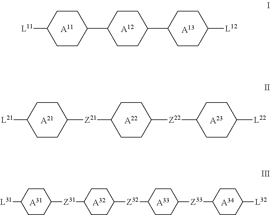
[A13].C1CC(C2CCC(C3CCC([L12])CC3)CC2)CCC1[L11].[A12].[A11].[A23].[A22].C1([L21])CCC([Z21]C2CCC([Z22]C3CCC([L22])CC3)CC2)CC1.[A21].[A34].[A33].[A32].C1([L31])CCC([Z31]C2CCC([Z32]C3CCC([Z33]C4CCC([L32])CC4)CC3)CC2)CC1.[A31]
